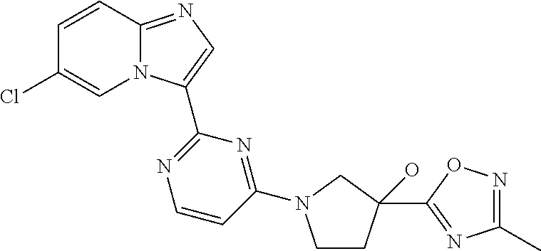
C12=NC=C(C3=NC=CC(N4CCC(C5=NC(C)=NO5)(O)C4)=N3)N1C=C(Cl)C=C2
